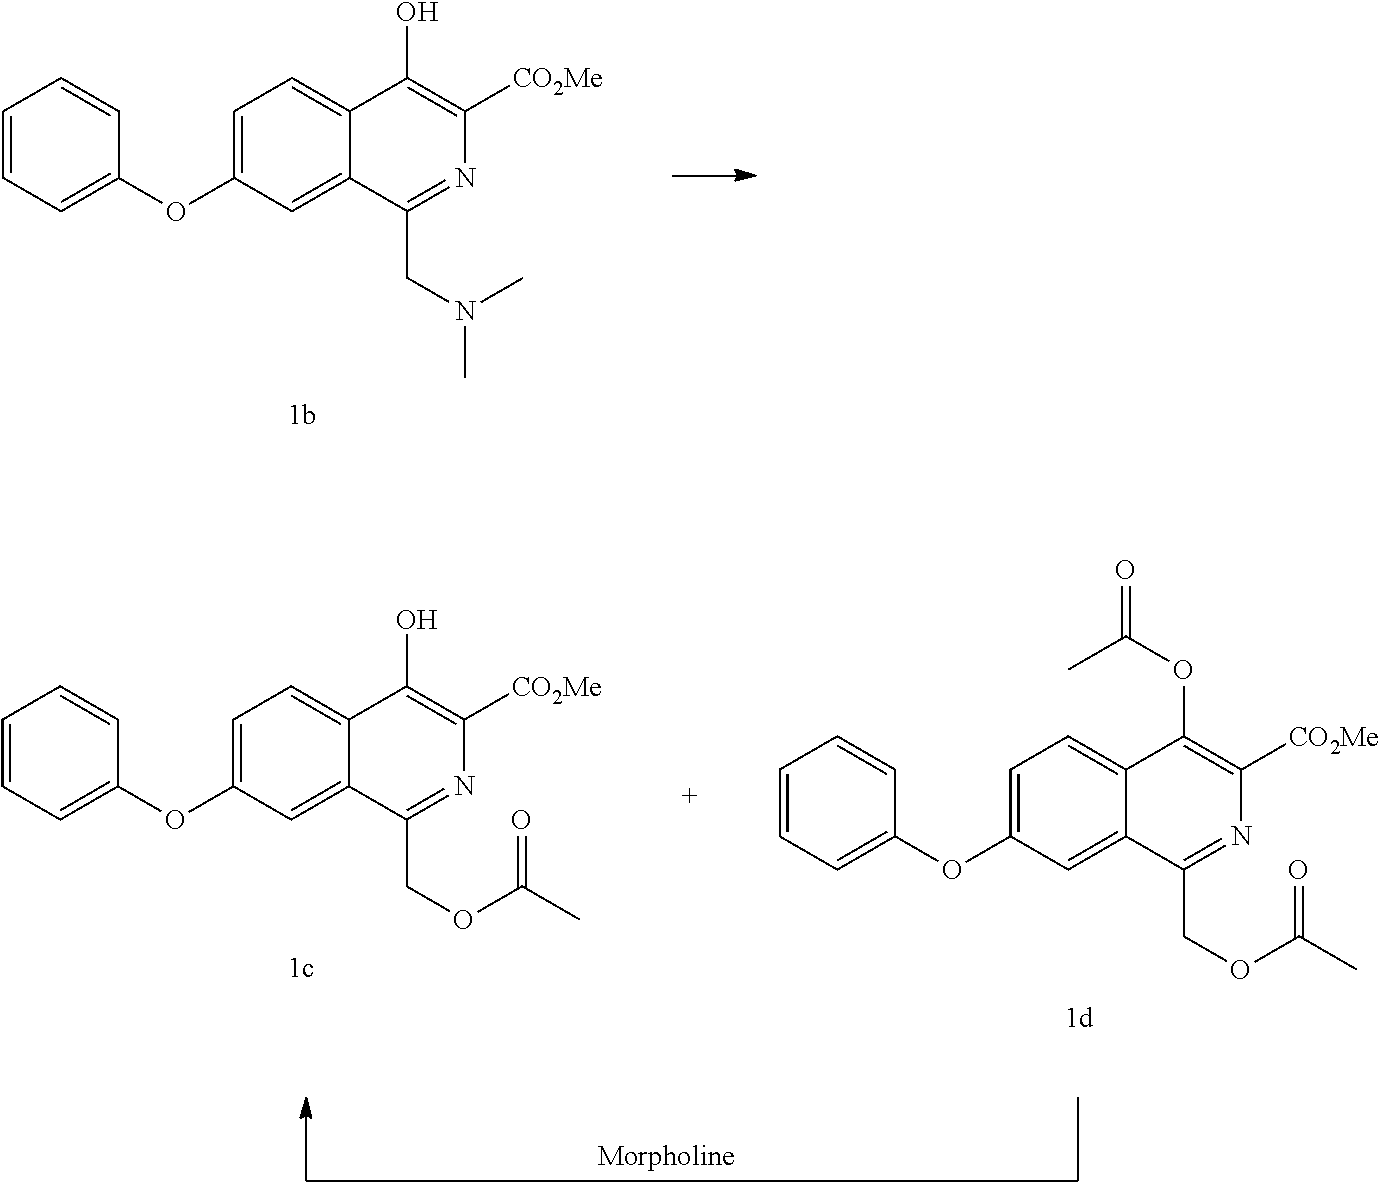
C1=C(OC2=CC=CC=C2)C=C2C(=C1)C(O)=C([CO2Me])N=C2CN(C)C.C1=C(OC2=CC=CC=C2)C=C2C(=C1)C(O)=C([CO2Me])N=C2COC(C)=O.C1=C(OC2=CC=CC=C2)C=C2C(=C1)C(OC(=O)C)=C([CO2Me])N=C2COC(C)=O
